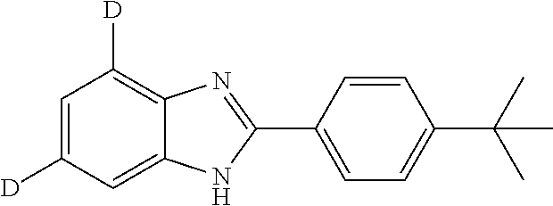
C1=C([D])C=C2C(=C1[D])N=C(C1=CC=C(C(C)(C)C)C=C1)N2
